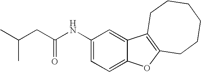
C1(NC(CC(C)C)=O)=CC=C2C(=C1)C1=C(O2)CCCCCC1
